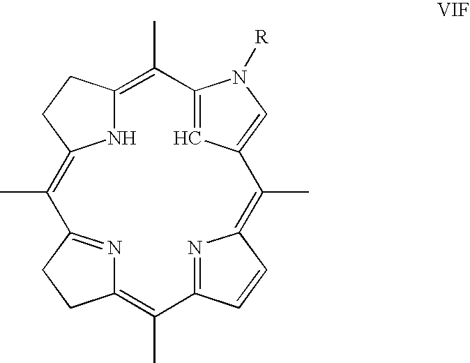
C12=CC(=CN1[R])C(C)=C1N=C(C=C1)C(C)=C1N=C(C(C)=C3NC(=C2C)CC3)CC1
